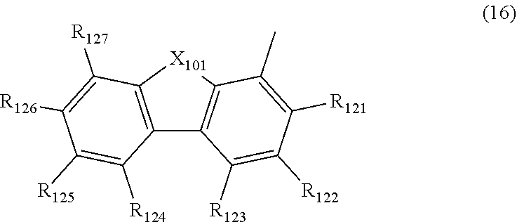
C12=C([X101]C3=C1C([R123])=C([R122])C([R121])=C3C)C([R127])=C([R126])C([R125])=C2[R124]
